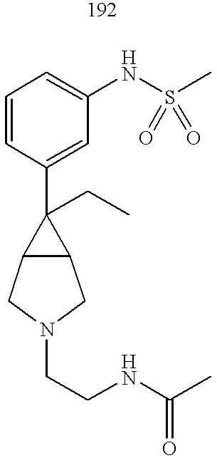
C1=CC(C2(CC)C3C2CN(CCNC(C)=O)C3)=CC(NS(C)(=O)=O)=C1
